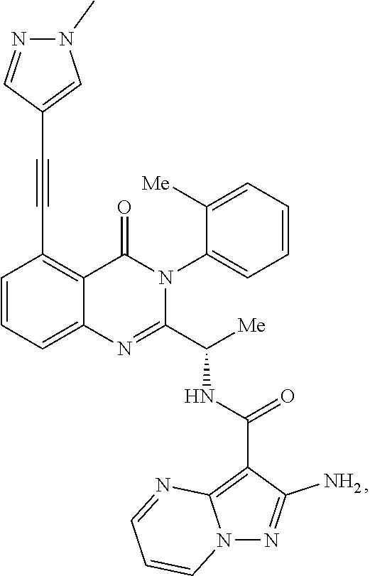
C1=CC=C2C(=C1C#CC1=CN(C)N=C1)C(=O)N(C1=CC=CC=C1[Me])C(C([Me])NC(=O)C1=C3N(N=C1N)C=CC=N3)=N2
